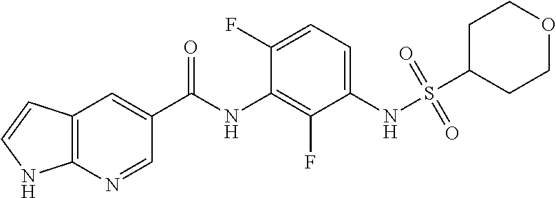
C12=C(N=CC(C(NC3=C(F)C(NS(=O)(=O)C4CCOCC4)=CC=C3F)=O)=C1)NC=C2
